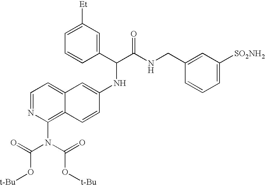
C1=NC(N(C(=O)O[t-Bu])C(=O)O[t-Bu])=C2C(=C1)C=C(NC(C(NCC1=CC([SO2NH2])=CC=C1)=O)C1=CC([Et])=CC=C1)C=C2
